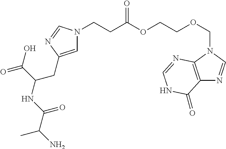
C1=C(CC(C(=O)O)NC(C(N)C)=O)N=CN1CCC(OCCOCN1C2=C(N=C1)C(=O)NC=N2)=O
